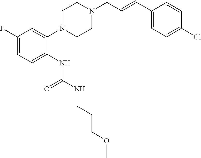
C1=C(N2CCN(CC=CC3=CC=C(Cl)C=C3)CC2)C(NC(NCCCOC)=O)=CC=C1F
